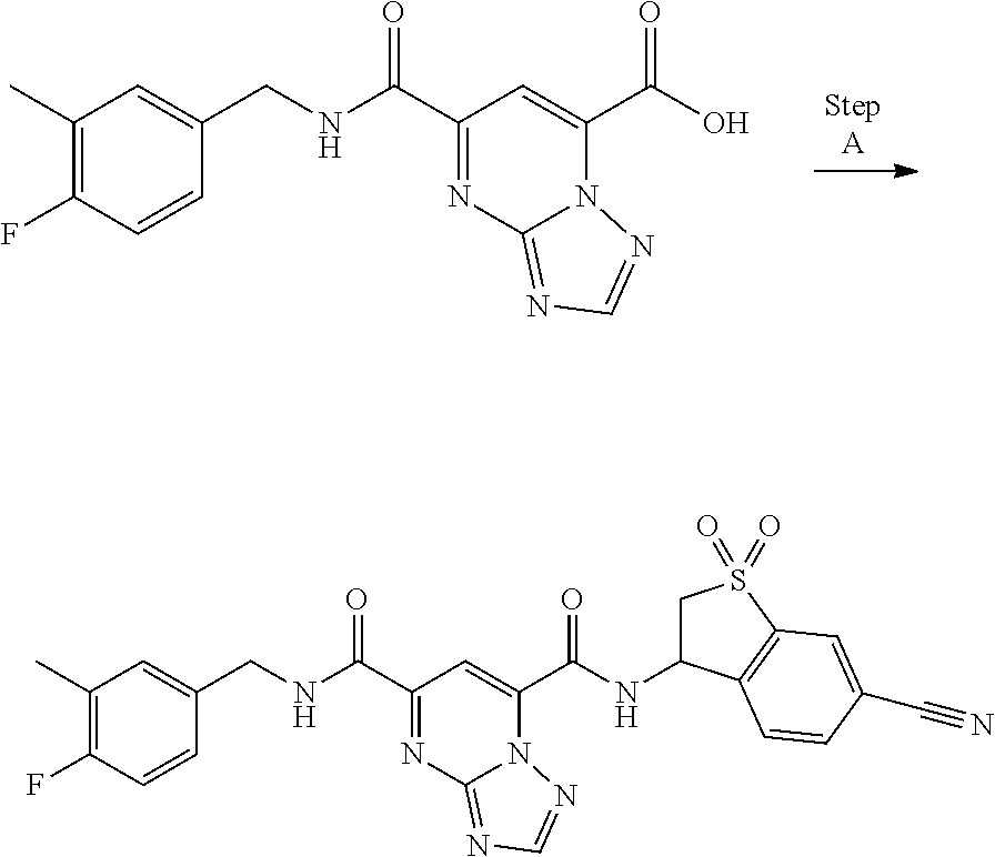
C1(C)=C(F)C=CC(CNC(C2=NC3=NC=NN3C(C(O)=O)=C2)=O)=C1.C1(C)=C(F)C=CC(CNC(C2=NC3=NC=NN3C(C(NC3CS(=O)(=O)C4=C3C=CC(C#N)=C4)=O)=C2)=O)=C1
